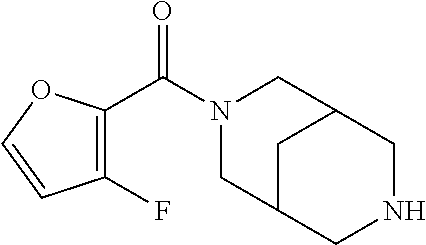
N1(C(C2=C(F)C=CO2)=O)CC2CNCC(C1)C2
